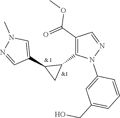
C1(C2C(C3=C(C(=O)OC)C=NN3C3=CC(CO)=CC=C3)C2)=CN(C)N=C1
